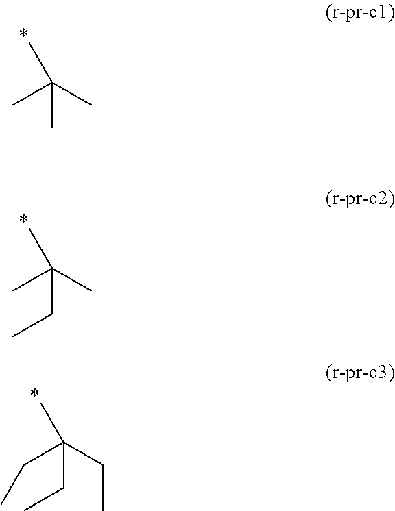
CC(C)(C)C.C(C(C)(C)C)C.C(C(CC)(CC)C)C
